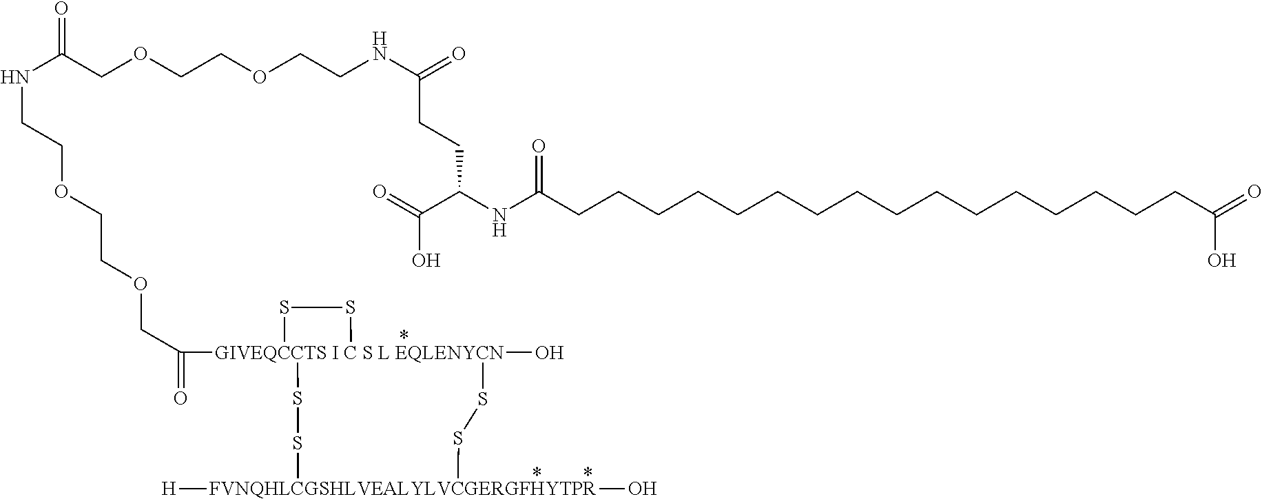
[GIVEQCCTS I C S L EQLENYCN]12(C(COCCOCCNC(=O)COCCOCCNC(=O)CCC(C(O)=O)NC(CCCCCCCCCCCCCCCCC(=O)O)=O)=O)(O)(SS[FVNQHLCGSHLVEALYLVCGERGFHYTPR]([H])(O)SS1)SS2
